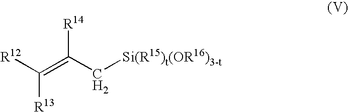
[R12]C(=C(C[Si(R15)t(OR16)3-t])[R14])[R13]
